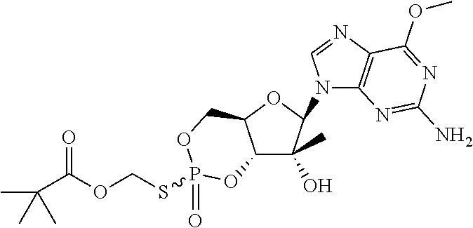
C12C(O)(C)C(N3C4=C(N=C3)C(OC)=NC(N)=N4)OC1COP(SCOC(C(C)(C)C)=O)(=O)O2
